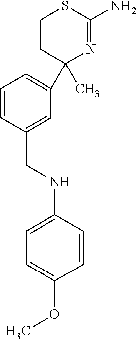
C1CC(C2=CC=CC(CNC3=CC=C(OC)C=C3)=C2)(C)N=C(N)S1
